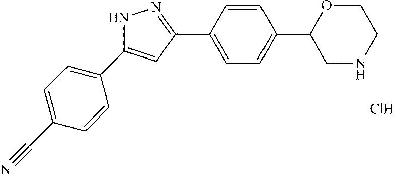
Cl.C1=CC(C2CNCCO2)=CC=C1C1=NNC(C2=CC=C(C#N)C=C2)=C1
